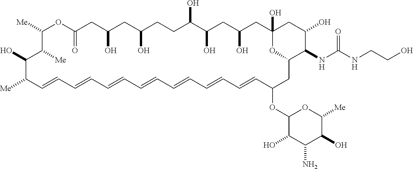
C1([Me])OC(=O)CC(O)CC(O)CCC(O)C(O)CC(O)CC2(O)CC(O)C(NC(NCCO)=O)C(CC(OC3C(O)C(N)C(O)C([Me])O3)C=CC=CC=CC=CC=CC=CC=CC([Me])C(O)C1[Me])O2
